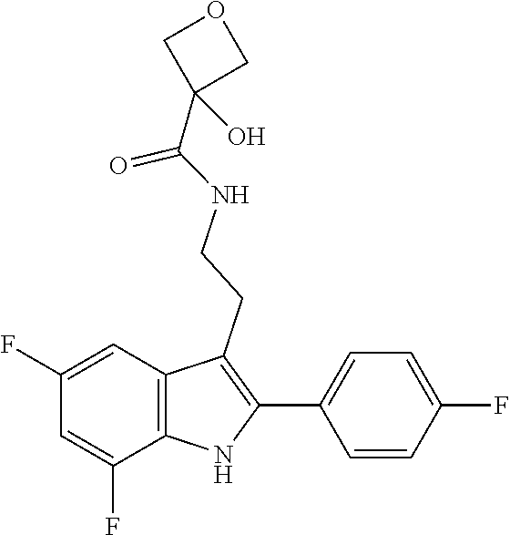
O=C(C1(O)COC1)NCCC1=C(C2=CC=C(F)C=C2)NC2=C1C=C(F)C=C2F
